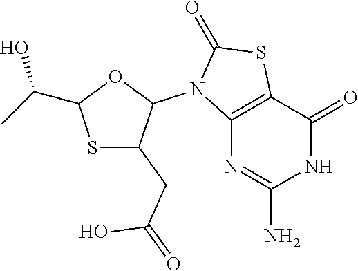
S1C(CC(=O)O)C(N2C3=C(SC2=O)C(=O)NC(N)=N3)OC1C(C)O
